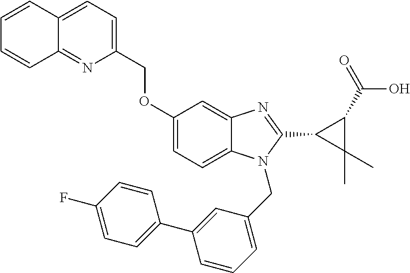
C1(COC2=CC=C3C(=C2)N=C(C2C(C)(C)C2C(=O)O)N3CC2=CC=CC(C3=CC=C(F)C=C3)=C2)=CC=C2C(=N1)C=CC=C2
